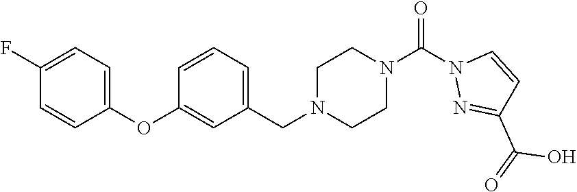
FC1=CC=C(OC2=CC(CN3CCN(C(N4N=C(C(=O)O)C=C4)=O)CC3)=CC=C2)C=C1
